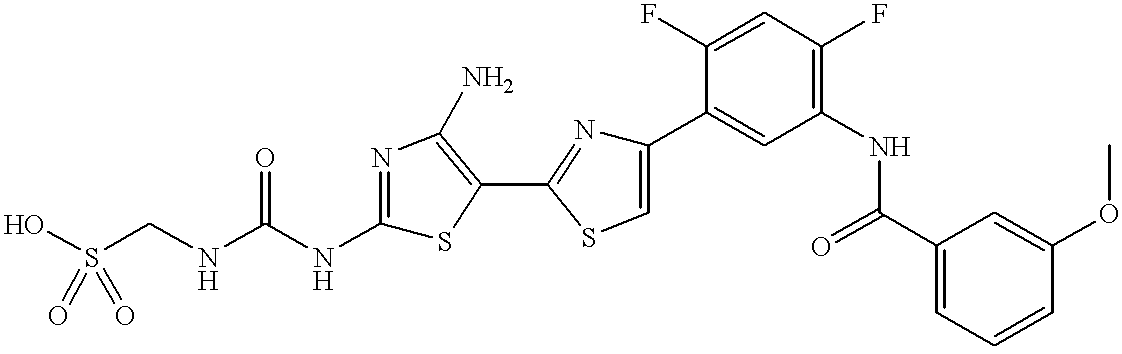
S(CNC(NC1=NC(N)=C(C2=NC(C3=CC(NC(C4=CC=CC(OC)=C4)=O)=C(F)C=C3F)=CS2)S1)=O)(O)(=O)=O
